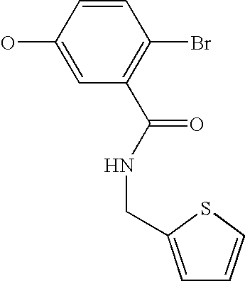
OC1=CC(C(NCC2=CC=CS2)=O)=C(Br)C=C1
